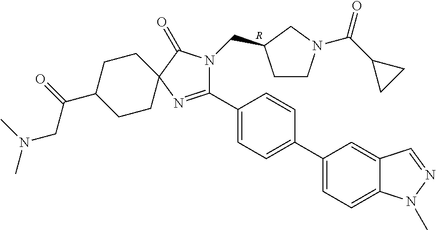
C1(C2=CC=C(C3=CC=C4C(=C3)C=NN4C)C=C2)=NC2(C(=O)N1CC1CCN(C(C3CC3)=O)C1)CCC(C(=O)CN(C)C)CC2.[R]
